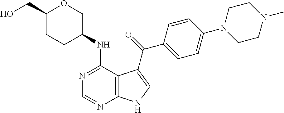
C1(CO)CCC(NC2=NC=NC3=C2C(C(=O)C2=CC=C(N4CCN(C)CC4)C=C2)=CN3)CO1
